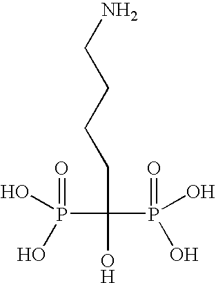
P(C(P(=O)(O)O)(CCCCN)O)(O)(=O)O
